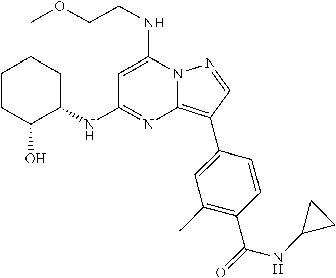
C(NC1=CC(NC2CCCCC2O)=NC2=C(C3=CC(C)=C(C(=O)NC4CC4)C=C3)C=NN12)COC
